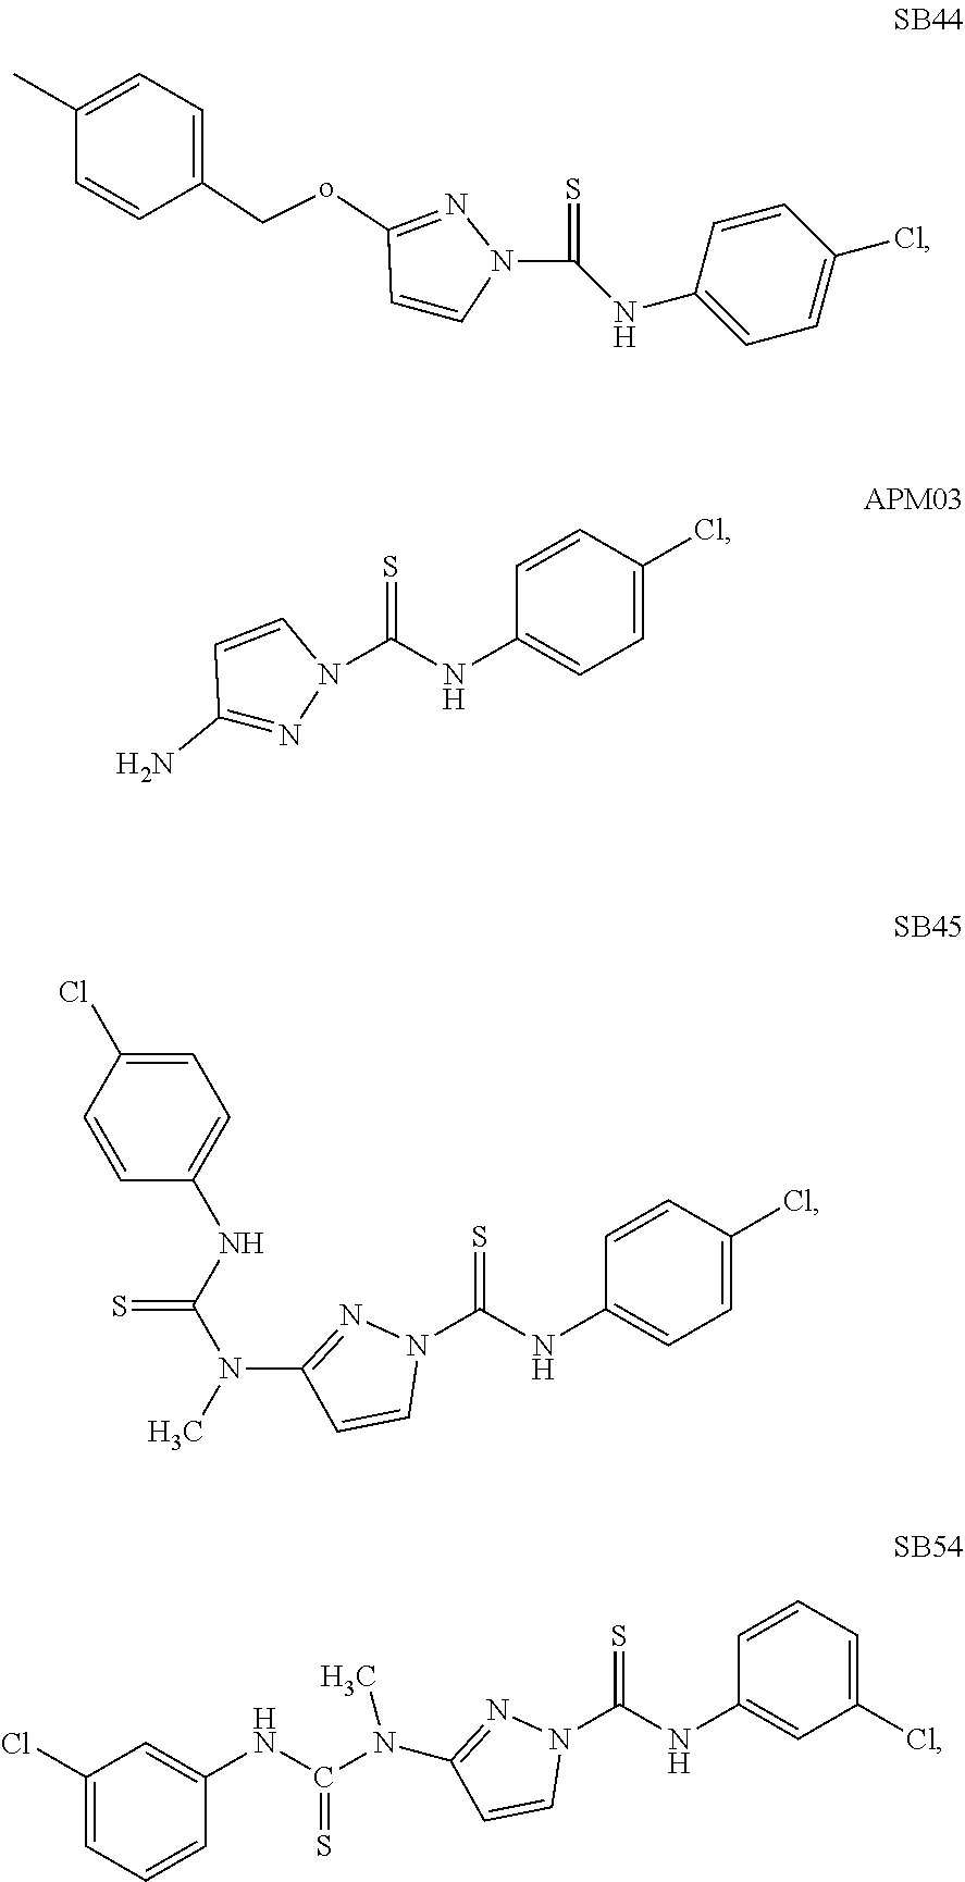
C1(oCC2=CC=C(C)C=C2)=NN(C(NC2=CC=C(Cl)C=C2)=S)C=C1.C1=CC(NC(N2C=CC(N)=N2)=S)=CC=C1Cl.C1=CC(NC(N2N=C(N(C(=S)NC3=CC=C(Cl)C=C3)C)C=C2)=S)=CC=C1Cl.C1=CC(NC(N2N=C(N(C(NC3=CC(Cl)=CC=C3)=S)C)C=C2)=S)=CC(Cl)=C1
